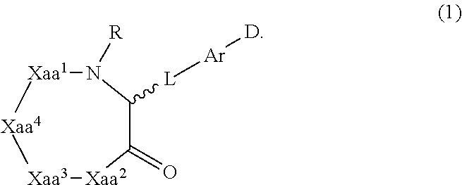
C1(=O)C([L][Ar][D])N([R])[Xaa1][Xaa4][Xaa3][Xaa2]1
